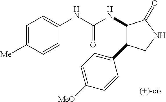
C1=C([Me])C=CC(NC(NC2C(C3=CC=C([MeO])C=C3)CNC2=O)=O)=C1
